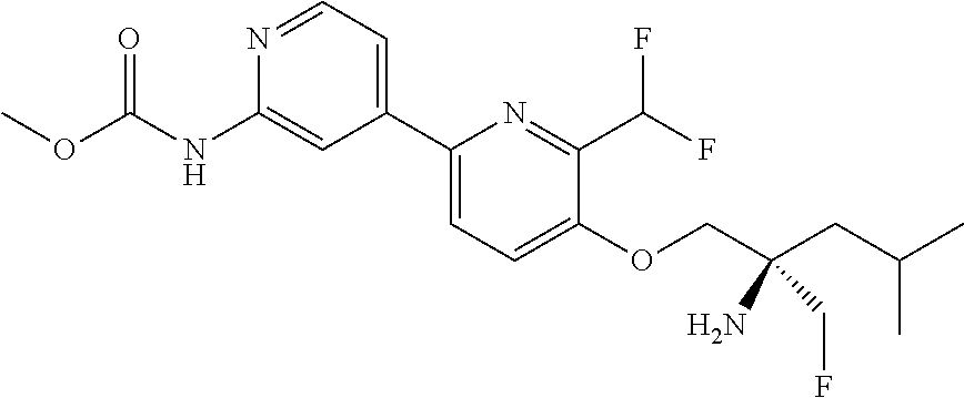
C1(C2=CC=NC(NC(OC)=O)=C2)=CC=C(OCC(CC(C)C)(N)CF)C(C(F)F)=N1
